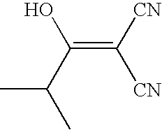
OC(=C([CN])[CN])C(C)C
